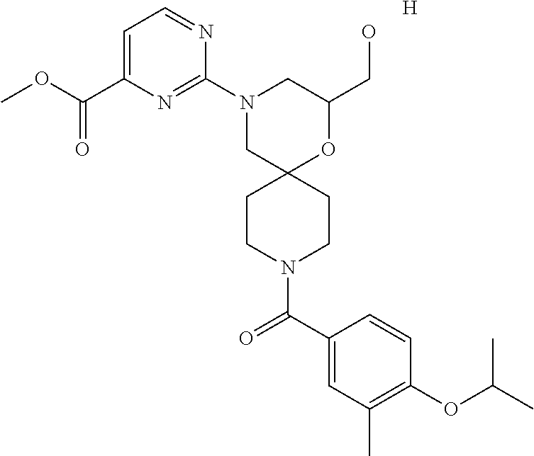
N1(C2=NC(C(OC)=O)=CC=N2)CC2(OC(CO)C1)CCN(C(C1=CC(C)=C(OC(C)C)C=C1)=O)CC2.[H]
